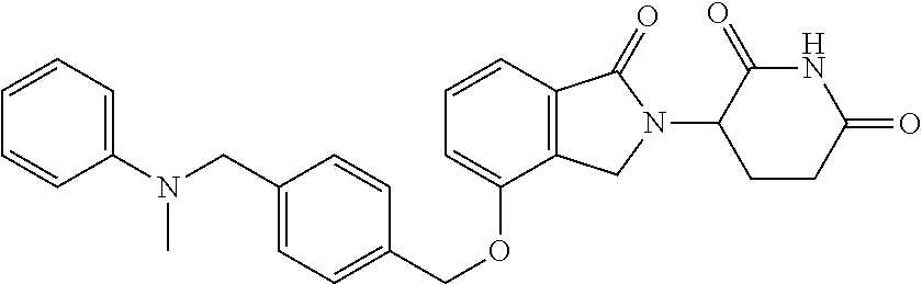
C(C1=CC=C(COC2=CC=CC3=C2CN(C2CCC(=O)NC2=O)C3=O)C=C1)N(C1=CC=CC=C1)C
